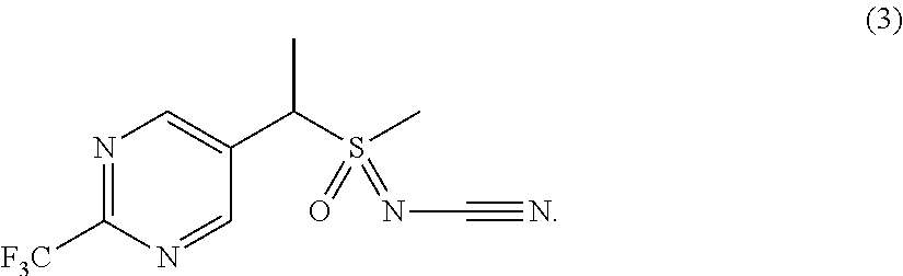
N1=C([F3C])N=CC(C(S(C)(=O)=NC#N)C)=C1
